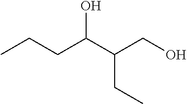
CCCC(O)C(CO)CC
